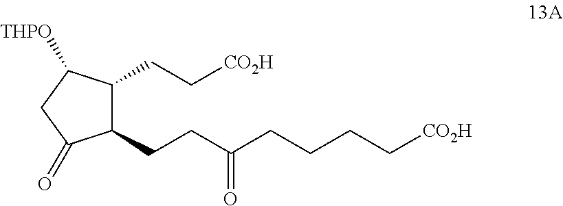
C1(CCC(CCCC[CO2H])=O)C(CC[CO2H])C([THPO])CC1=O
